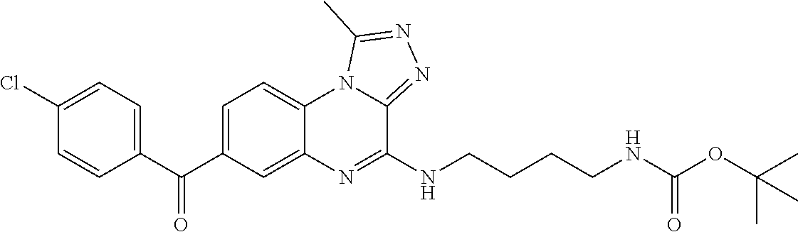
C1=C(C(C2=CC=C(Cl)C=C2)=O)C=C2C(=C1)N1C(=NN=C1C)C(NCCCCNC(OC(C)(C)C)=O)=N2
